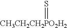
[CH3CH2CH2PO2H2]=S
